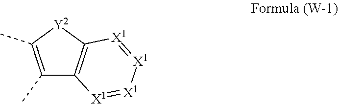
C1(C)=C(C)[Y2]C2=C1[X1]=[X1][X1]=[X1]2
